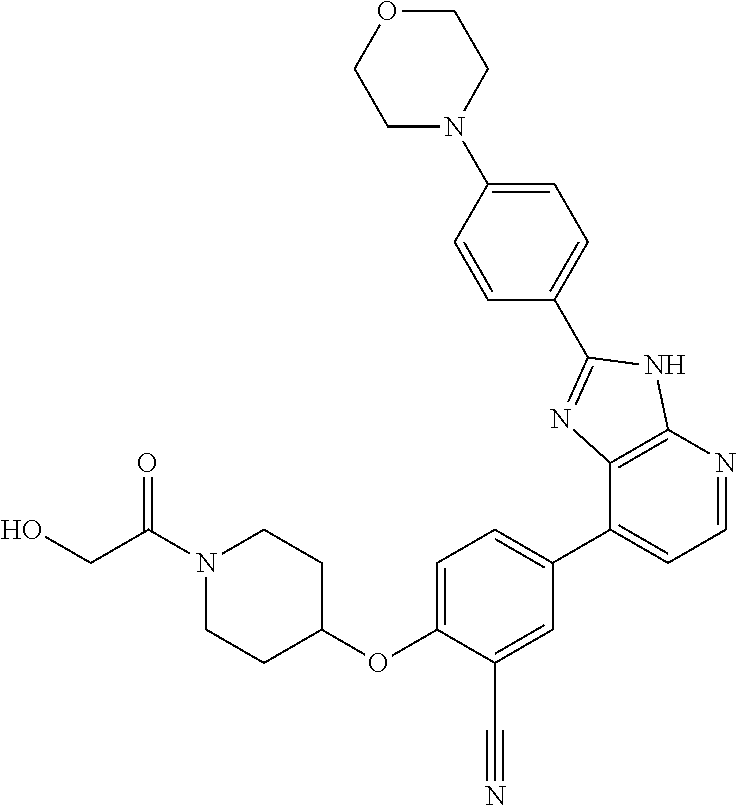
O(C1=CC=C(C2=CC=NC3=C2N=C(C2=CC=C(N4CCOCC4)C=C2)N3)C=C1C#N)C1CCN(C(CO)=O)CC1
